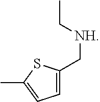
C1=C(C[NH]CC)SC(C)=C1
